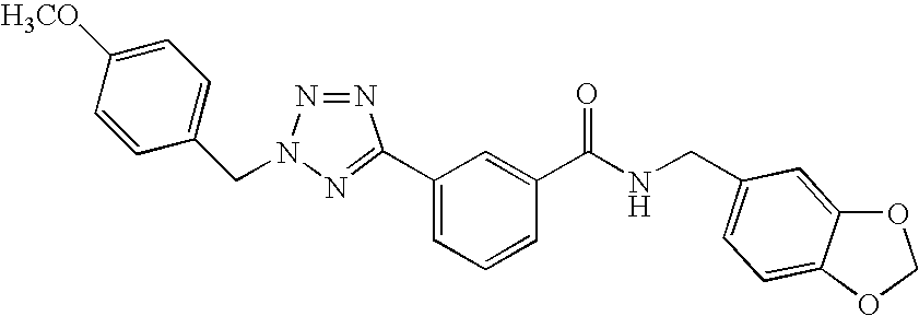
C1=CC([H3CO])=CC=C1CN1N=NC(C2=CC=CC(C(NCC3=CC=C4C(=C3)OCO4)=O)=C2)=N1
